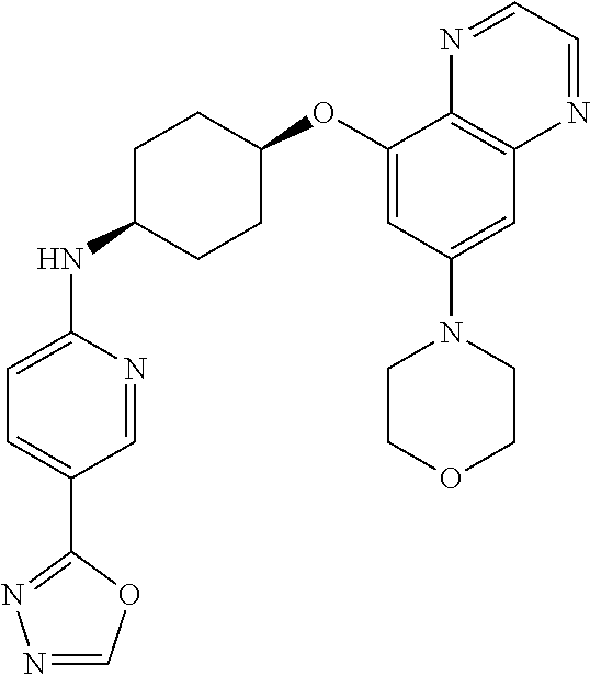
C1(OC2CCC(NC3=CC=C(C4=NN=CO4)C=N3)CC2)=CC(N2CCOCC2)=CC2=C1N=CC=N2
